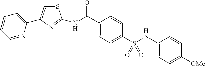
S1C=C(C2=CC=CC=N2)N=C1NC(C1=CC=C(S(NC2=CC=C([OMe])C=C2)(=O)=O)C=C1)=O
